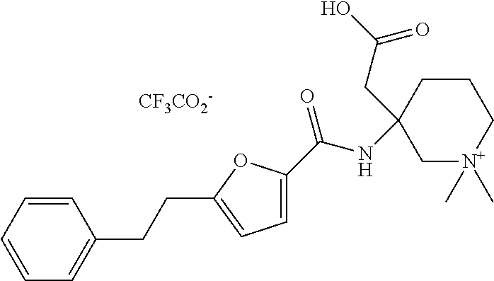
C1=CC=CC=C1CCC1=CC=C(C(=O)NC2(CC(O)=O)C[N+](C)(C)CCC2)O1.[CF3CO2-]
